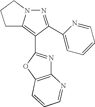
N1=C(C2=CC=CC=N2)C(C2=NC3=C(O2)C=CC=N3)=C2N1CCC2
